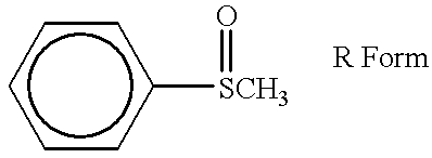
c1cc([SCH3]=O)ccc1
